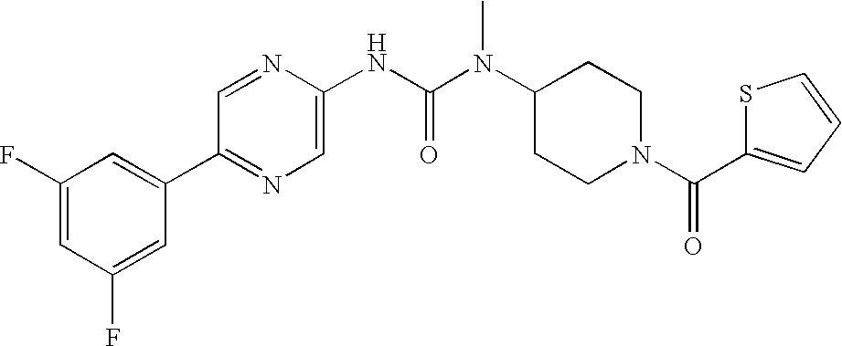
C1(F)=CC(F)=CC(C2=NC=C(NC(N(C3CCN(C(C4=CC=CS4)=O)CC3)C)=O)N=C2)=C1
